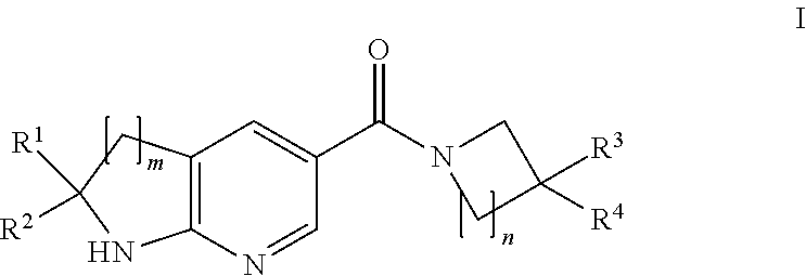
C12=C(N=CC(C(N3CC([R3])([R4])C3)=O)=C1)NC([R1])([R2])C2
